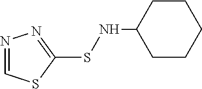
N1=CSC(SNC2CCCCC2)=N1
